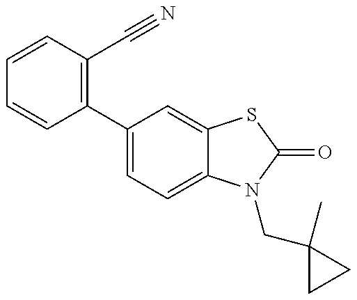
C1=CC(C2=CC=C3C(=C2)SC(=O)N3CC2(C)CC2)=C(C#N)C=C1
